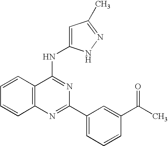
C12=C(N=C(C3=CC=CC(C(C)=O)=C3)N=C1NC1=CC(C)=NN1)C=CC=C2
